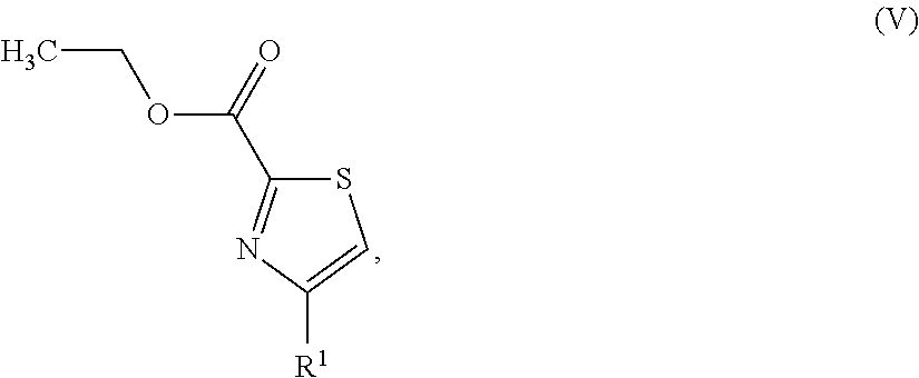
S1C(C(OCC)=O)=NC([R1])=C1
